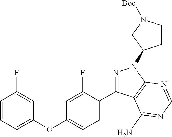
C1(OC2=CC=C(C3=NN(C4CCN([Boc])C4)C4=C3C(N)=NC=N4)C(F)=C2)=CC=CC(F)=C1
